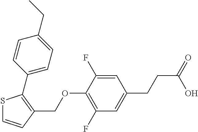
S1C=CC(COC2=C(F)C=C(CCC(=O)O)C=C2F)=C1C1=CC=C(CC)C=C1
